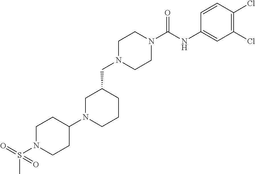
C1N(CC2CN(C3CCN(S(C)(=O)=O)CC3)CCC2)CCN(C(NC2=CC(Cl)=C(Cl)C=C2)=O)C1
